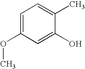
C1=C(OC)C=C(O)C(C)=C1
